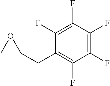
C1(F)=C(F)C(F)=C(F)C(CC2OC2)=C1F
